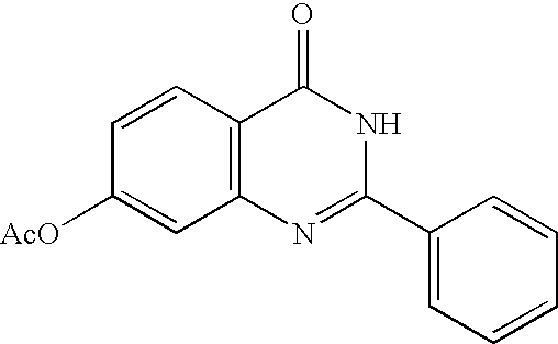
C12=C(C=CC([AcO])=C1)C(=O)NC(C1=CC=CC=C1)=N2
